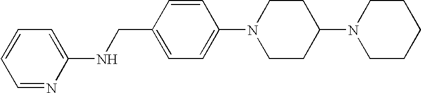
C1N(C2CCN(C3=CC=C(CNC4=CC=CC=N4)C=C3)CC2)CCCC1
